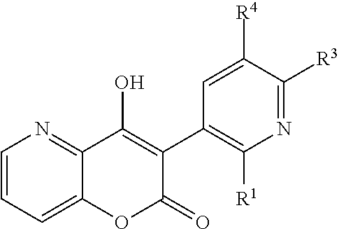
C1=CC=C2C(=N1)C(O)=C(C1=C([R1])N=C([R3])C([R4])=C1)C(=O)O2
